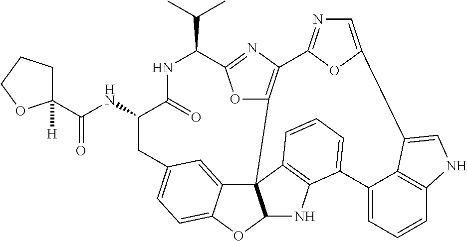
C(=O)(NC1C(=O)NC(C(C)C)C2=NC3=C(O2)C24C5=CC(=CC=C5OC2NC2=C4C=CC=C2C2=CC=CC4=C2C(=CN4)C2=CN=C3O2)C1)C1([H])CCCO1
